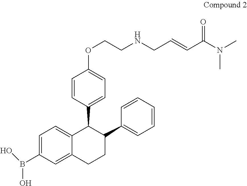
C1=CC(C2C(C3=CC=CC=C3)CCC3=CC(B(O)O)=CC=C23)=CC=C1OCCNCC=CC(N(C)C)=O
